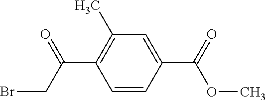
C1(C)=C(C(CBr)=O)C=CC(C(OC)=O)=C1
